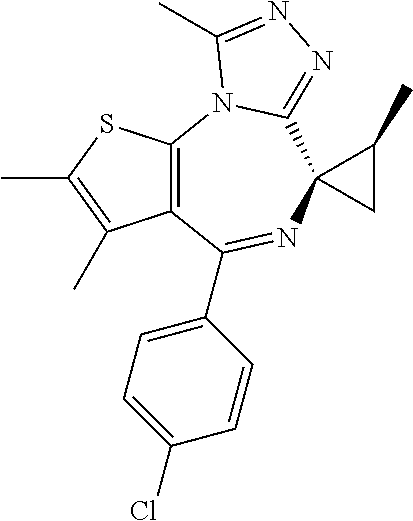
C12=C(C(C3=CC=C(Cl)C=C3)=NC3(C4=NN=C(C)N14)CC3C)C(C)=C(C)S2
